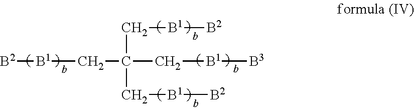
[B2][B1]CC(C[B1][B3])(C[B1][B2])C[B1][B2]
